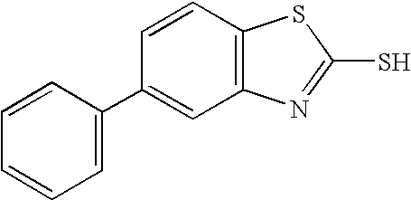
C1=CC2=C(C=C1C1=CC=CC=C1)N=C(S)S2
